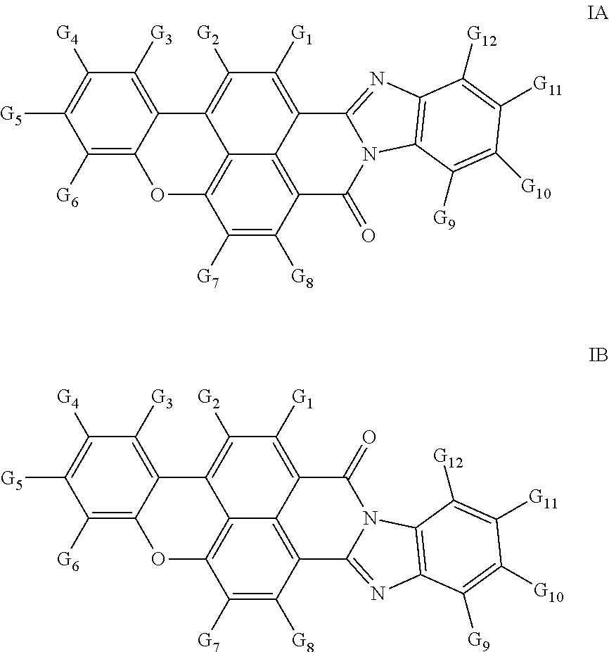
C1([G7])=C([G8])C2=C3C4=C1OC1=C([G6])C([G5])=C([G4])C([G3])=C1C4=C([G2])C([G1])=C3C1=NC3=C(N1C2=O)C([G9])=C([G10])C([G11])=C3[G12].C1([G7])=C([G8])C2=C3C4=C1OC1=C([G6])C([G5])=C([G4])C([G3])=C1C4=C([G2])C([G1])=C3C(=O)N1C2=NC2=C1C([G12])=C([G11])C([G10])=C2[G9]
